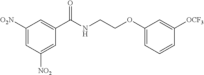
C1(C(NCCOC2=CC=CC([OCF3])=C2)=O)=CC([O2N])=CC([NO2])=C1
